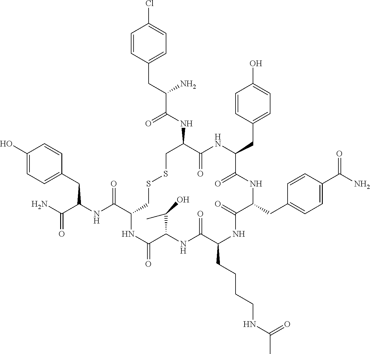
C1=CC(CC(NC(C2CSSCC(NC(C(CC3=CC=C(Cl)C=C3)N)=O)C(=O)NC(CC3=CC=C(O)C=C3)C(=O)NC(CC3=CC=C(C(N)=O)C=C3)C(=O)NC(CCCCNC(C)=O)C(=O)NC(C(C)O)C(=O)N2)=O)C(N)=O)=CC=C1O
